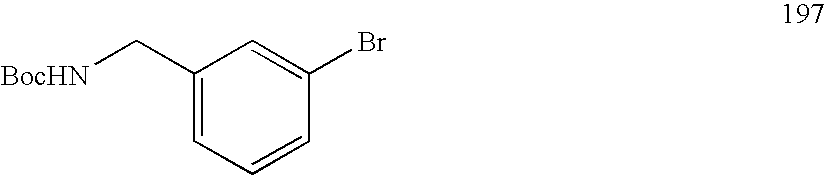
C1(C[BocHN])=CC=CC(Br)=C1
